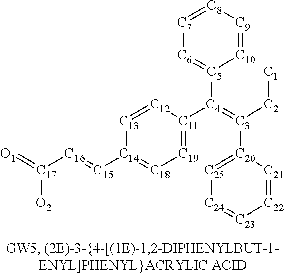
[C7]1=[C8][C9]=[C10][C5]([C4](=[C3]([C2][C1])[C20]2=[C25][C24]=[C23][C22]=[C21]2)[C11]2=[C19][C18]=[C14]([C15]=[C16][C17](=[O1])[O2])[C13]=[C12]2)=[C6]1
